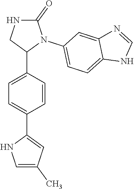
C1=C(C2N(C3=CC=C4C(=C3)N=CN4)C(=O)NC2)C=CC(C2=CC(C)=CN2)=C1
